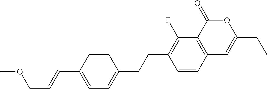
C12=C(C(=O)OC(CC)=C1)C(F)=C(CCC1=CC=C(C=CCOC)C=C1)C=C2
